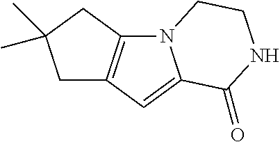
N12C3=C(C=C1C(=O)NCC2)CC(C)(C)C3
